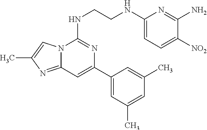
N12C(=NC(C)=C1)C=C(C1=CC(C)=CC(C)=C1)N=C2NCCNC1=CC=C([NO2])C(N)=N1
